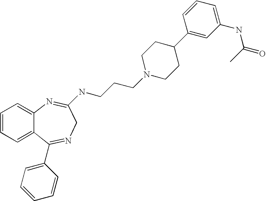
C1=CC=C2C(=C1)N=C(NCCCN1CCC(C3=CC(NC(C)=O)=CC=C3)CC1)CN=C2C1=CC=CC=C1
